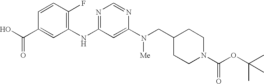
C1=CC(F)=C(NC2=NC=NC(N(CC3CCN(C(OC(C)(C)C)=O)CC3)[Me])=C2)C=C1C(O)=O
